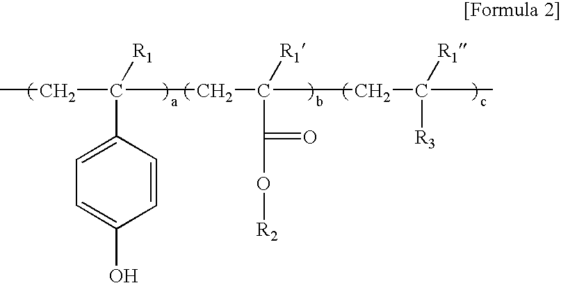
C(C1=CC=C(O)C=C1)(CC)(CC(CC(C)([R1])[R3])([R1])C(O[R2])=O)[R1]
